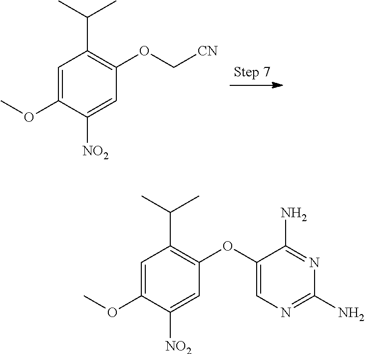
C1=C(OC)C([NO2])=CC(OC[CN])=C1C(C)C.C1=C(OC)C([NO2])=CC(OC2=CN=C(N)N=C2N)=C1C(C)C
